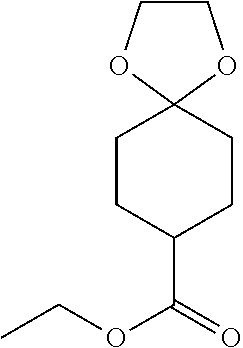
C1CC(C(OCC)=O)CCC12OCCO2
